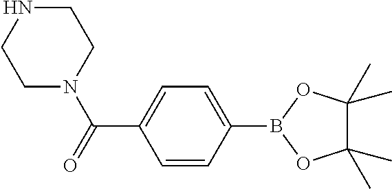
C1NCCN(C(=O)C2=CC=C(B3OC(C)(C)C(C)(C)O3)C=C2)C1
